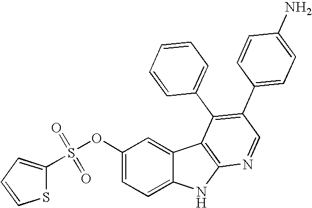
S1C(S(OC2=CC=C3C(=C2)C2=C(N3)N=CC(C3=CC=C(N)C=C3)=C2C2=CC=CC=C2)(=O)=O)=CC=C1
